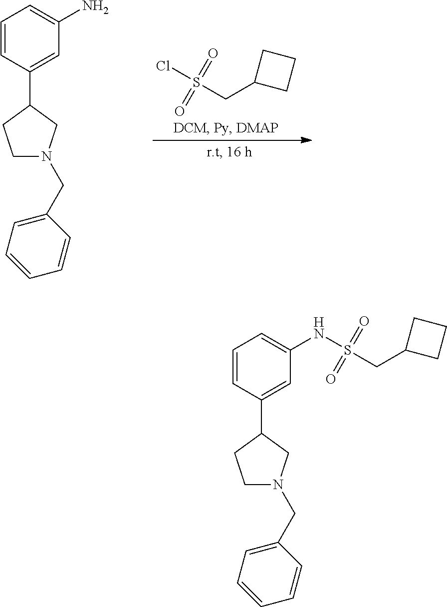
ClS(CC1CCC1)(=O)=O.C1=CC(C2CCN(CC3=CC=CC=C3)C2)=CC(N)=C1.C1=CC(C2CCN(CC3=CC=CC=C3)C2)=CC(NS(CC2CCC2)(=O)=O)=C1
